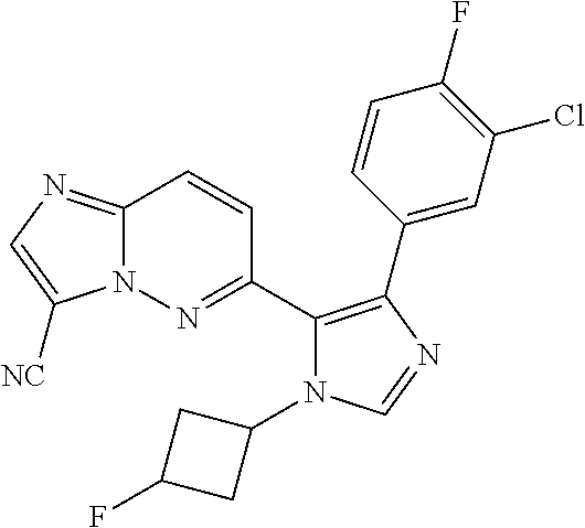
C12=NC=C([NC])N1N=C(C1=C(C3=CC(Cl)=C(F)C=C3)N=CN1C1CC(F)C1)C=C2
